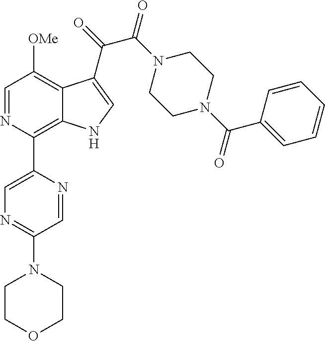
C1(C2=C3C(=C([OMe])C=N2)C(C(=O)C(N2CCN(C(C4=CC=CC=C4)=O)CC2)=O)=CN3)=CN=C(N2CCOCC2)C=N1
